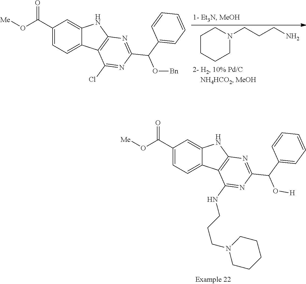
C1(C(O[Me])=O)=CC=C2C(=C1)NC1=C2C(NCCCN2CCCCC2)=NC(C(C2=CC=CC=C2)O[H])=N1.C1(C(O[Me])=O)=CC=C2C(=C1)NC1=C2C(Cl)=NC(C(C2=CC=CC=C2)O[Bn])=N1.C1CCCN(CCCN)C1
